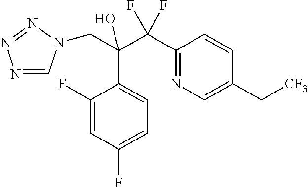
N1=CN(CC(O)(C(C2=NC=C(C[CF3])C=C2)(F)F)C2=CC=C(F)C=C2F)N=N1
